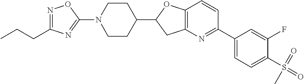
N1(C2=NC(CCC)=NO2)CCC(C2CC3=C(O2)C=CC(C2=CC=C(S(=O)(=O)C)C(F)=C2)=N3)CC1
